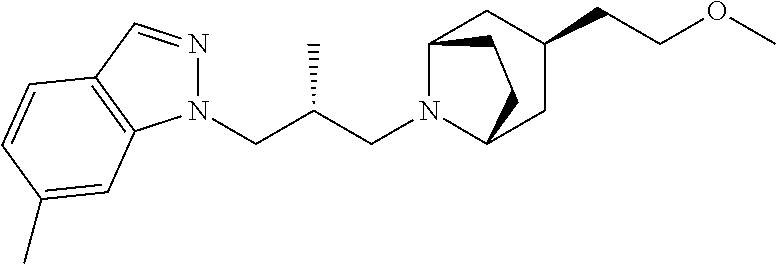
N1(CC(CN2C3CC(CCOC)CC2CC3)C)N=CC2=C1C=C(C)C=C2
